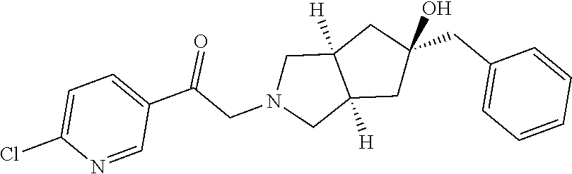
C1(CC2=CC=CC=C2)(O)CC2([H])C([H])(CN(CC(C3=CC=C(Cl)N=C3)=O)C2)C1
